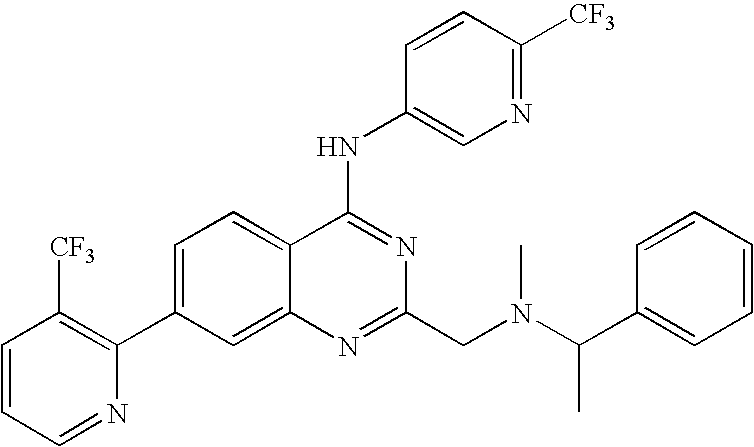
C1=CC=NC(C2=CC=C3C(=C2)N=C(CN(C(C2=CC=CC=C2)C)C)N=C3NC2=CN=C([CF3])C=C2)=C1[CF3]
